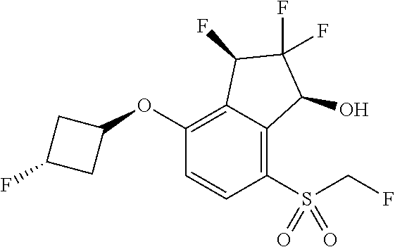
O(C1=C2C(=C(S(CF)(=O)=O)C=C1)C(O)C(F)(F)C2F)C1CC(F)C1
